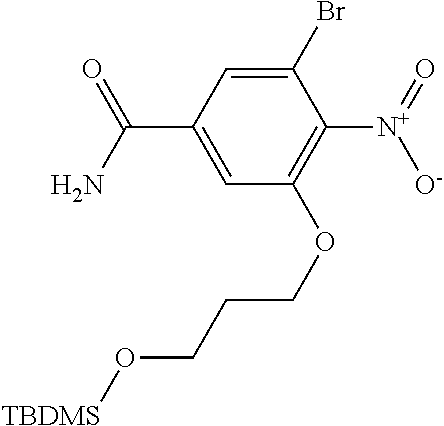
C1(Br)=CC(C(N)=O)=CC(OCCCO[TBDMS])=C1[N+](=O)[O-]
